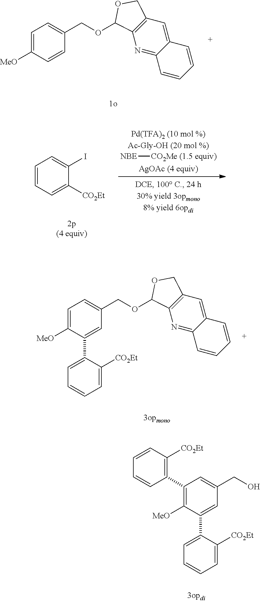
C1=C([MeO])C=CC(COC2C3=C(C=C4C(=N3)C=CC=C4)CO2)=C1.C1=CC=C([CO2Et])C(I)=C1.[NBE][CO2Me (1.5 equiv)].C1(C2=C([CO2Et])C=CC=C2)=C([MeO])C(C2=CC=CC=C2[CO2Et])=CC(CO)=C1.C1=C([MeO])C(C2=CC=CC=C2[CO2Et])=CC(COC2C3=C(C=C4C(=N3)C=CC=C4)CO2)=C1
